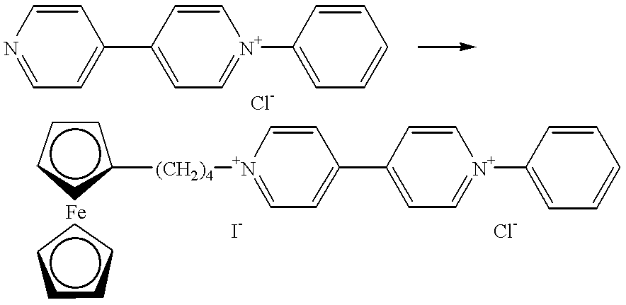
C1=NC=CC(C2=CC=[N+](C3=CC=CC=C3)C=C2)=C1.c1cccc1[(CH2)4][N+]1=CC=C(C2=CC=[N+](C3=CC=CC=C3)C=C2)C=C1.c1cccc1
